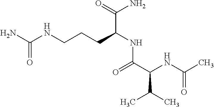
C(CCC(NC(C(NC(C)=O)C(C)C)=O)C(=O)N)NC(N)=O
